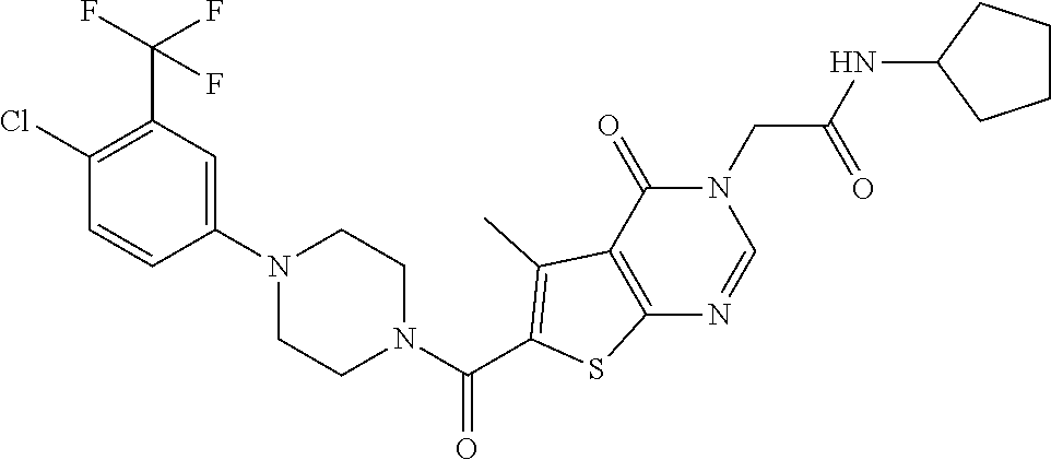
C1(Cl)=C(C(F)(F)F)C=C(N2CCN(C(=O)C3=C(C)C4=C(N=CN(CC(NC5CCCC5)=O)C4=O)S3)CC2)C=C1
